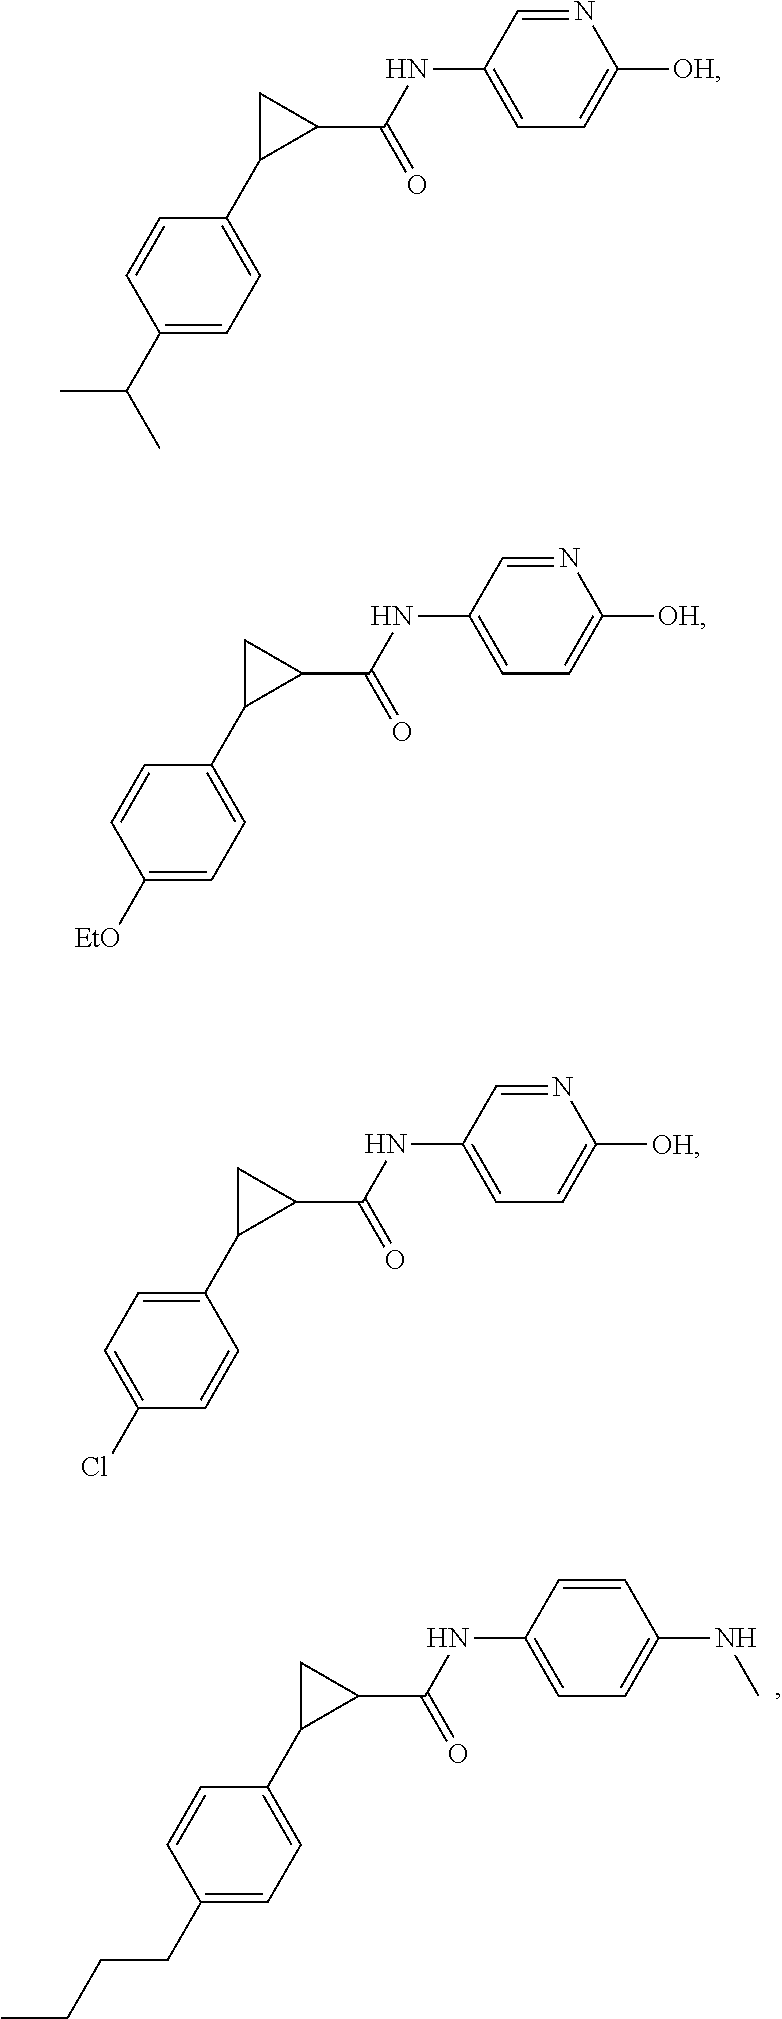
N(C1=CC=C(NC)C=C1)C(C1C(C2=CC=C(CCCC)C=C2)C1)=O.C1=NC([OH])=CC=C1NC(C1C(C2=CC=C(C(C)C)C=C2)C1)=O.C1=C(NC(C2C(C3=CC=C([EtO])C=C3)C2)=O)C=NC([OH])=C1.N(C1=CC=C([OH])N=C1)C(C1C(C2=CC=C(Cl)C=C2)C1)=O
